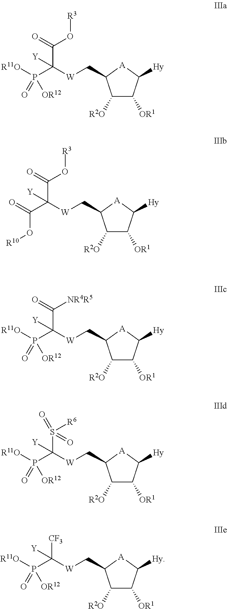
[R2O]C1C([OR1])C([Hy])[A]C1C[W]C(P([R11O])(=O)[OR12])(C(=O)O[R3])[Y].[R2O]C1C([OR1])C([Hy])[A]C1C[W]C(C(=O)O[R10])(C(=O)O[R3])[Y].[R2O]C1C([OR1])C([Hy])[A]C1C[W]C(P([R11O])(=O)[OR12])(C(=O)[NR4R5])[Y].[R2O]C1C([OR1])C([Hy])[A]C1C[W]C(P([R11O])(=O)[OR12])(S(=O)([R6])=O)[Y].[R2O]C1C([OR1])C([Hy])[A]C1C[W]C(P([R11O])(=O)[OR12])([CF3])[Y]
